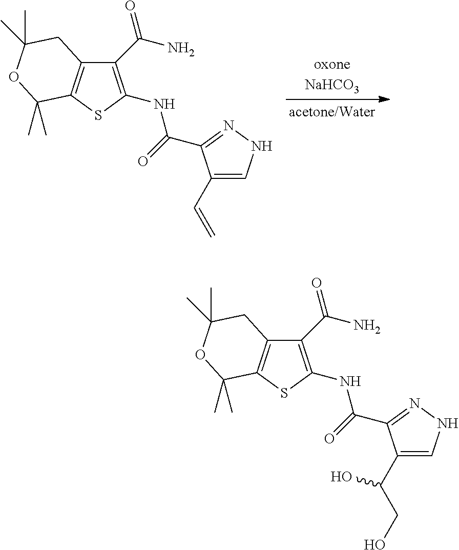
C1(C(N)=O)=C(NC(=O)C2=NNC=C2C=C)SC2=C1CC(C)(C)OC2(C)C.C1(C(N)=O)=C(NC(=O)C2=NNC=C2C(CO)O)SC2=C1CC(C)(C)OC2(C)C
